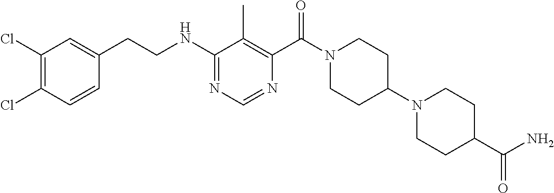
C1(NCCC2=CC(Cl)=C(Cl)C=C2)=NC=NC(C(N2CCC(N3CCC(C(N)=O)CC3)CC2)=O)=C1C
